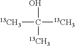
C([13CH3])([13CH3])(O)[13CH3]
